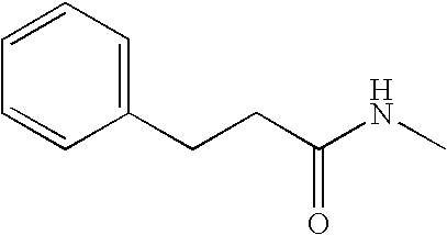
C1=CC=C(CCC(NC)=O)C=C1
